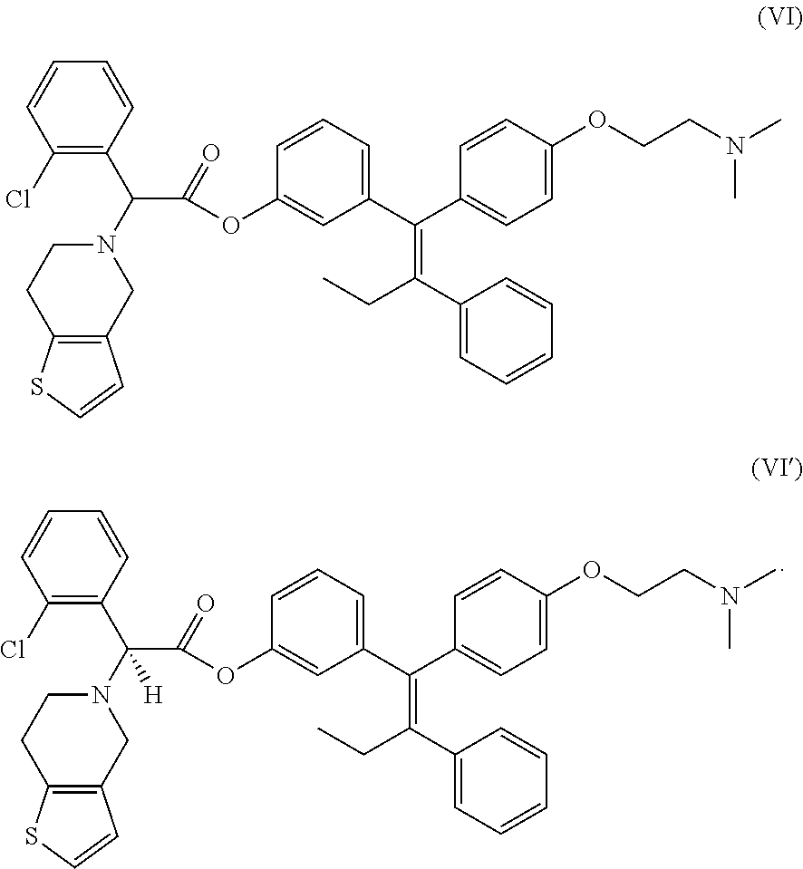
C1(Cl)=C(C(N2CCC3=C(C2)C=CS3)C(=O)OC2=CC(C(C3=CC=C(OCCN(C)C)C=C3)=C(C3=CC=CC=C3)CC)=CC=C2)C=CC=C1.C1(Cl)=C(C(N2CCC3=C(C2)C=CS3)(C(=O)OC2=CC(C(C3=CC=C(OCCN(C)C)C=C3)=C(C3=CC=CC=C3)CC)=CC=C2)[H])C=CC=C1
